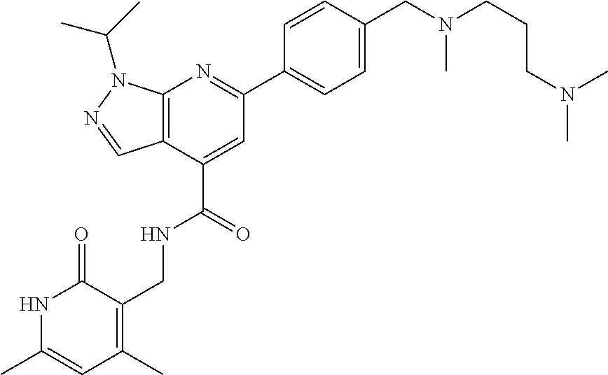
C12=C(C(C(=O)NCC3=C(C)C=C(C)NC3=O)=CC(C3=CC=C(CN(CCCN(C)C)C)C=C3)=N1)C=NN2C(C)C
